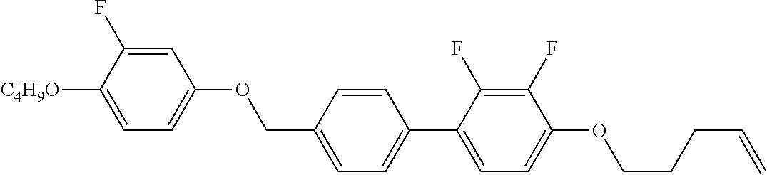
C1=C(F)C([C4H9O])=CC=C1OCC1=CC=C(C2=CC=C(OCCCC=C)C(F)=C2F)C=C1
